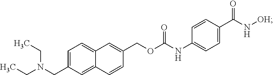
C1=C(CN(CC)CC)C=C2C(=C1)C=C(COC(NC1=CC=C(C(N[OH])=O)C=C1)=O)C=C2
